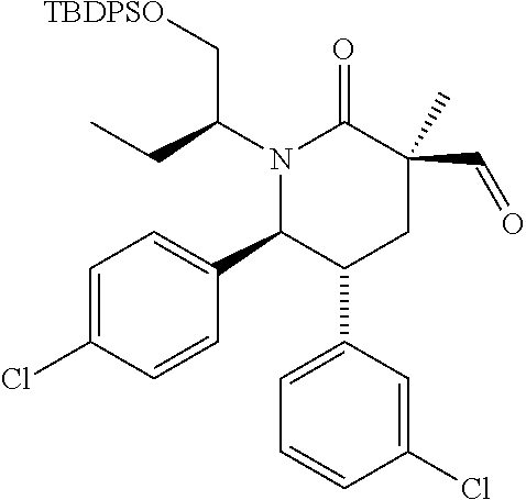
C1=C(Cl)C=CC(C2C(C3=CC=CC(Cl)=C3)CC(C=O)(C)C(=O)N2C(CC)C[TBDPSO])=C1
